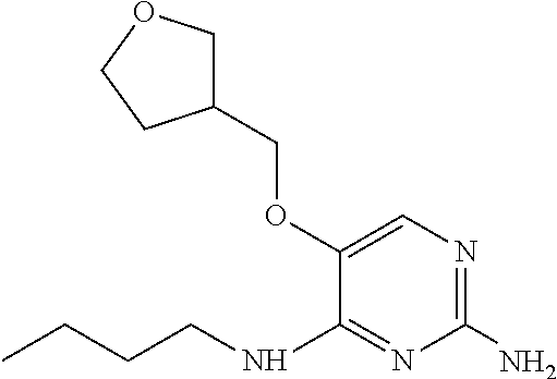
O(C1=CN=C(N)N=C1NCCCC)CC1COCC1
